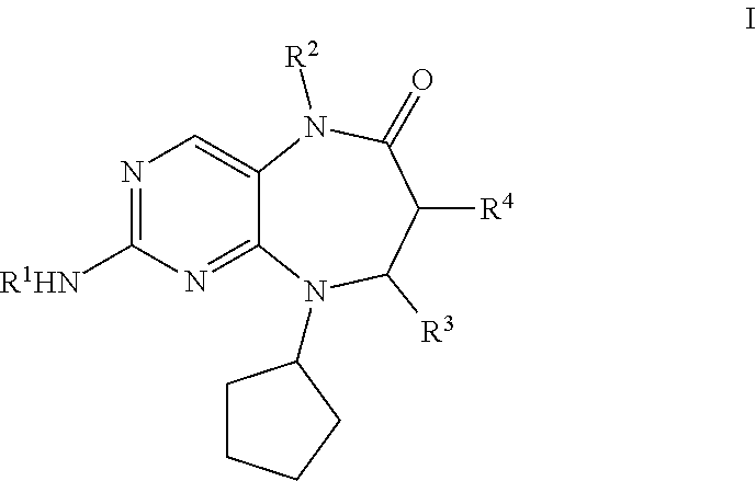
N1=C([R1HN])N=C2C(=C1)N([R2])C(=O)C([R4])C([R3])N2C1CCCC1
